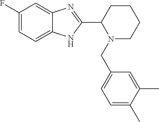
C1=C(F)C=C2C(=C1)NC(C1N(CC3=CC=C(C)C(C)=C3)CCCC1)=N2
